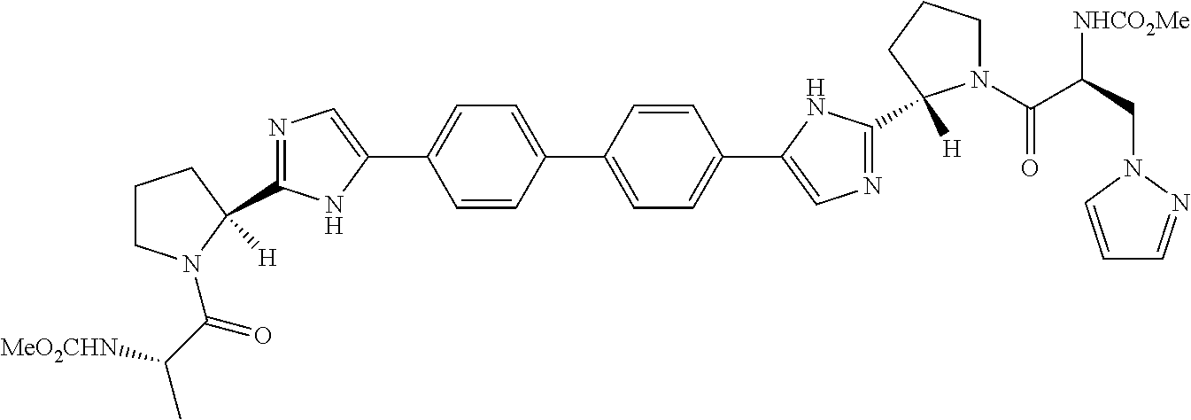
N1=C(C2([H])N(C(C(C)[MeO2CHN])=O)CCC2)NC(C2=CC=C(C3=CC=C(C4=CN=C(C5([H])N(C(C(CN6C=CC=N6)[NHCO2Me])=O)CCC5)N4)C=C3)C=C2)=C1
